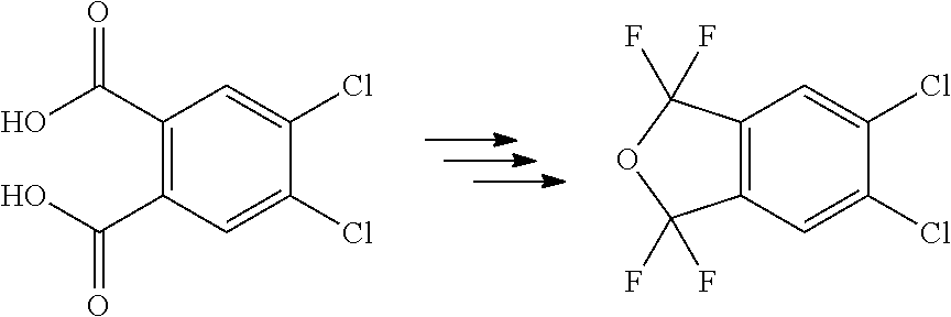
C1(C(O)=O)=C(C(O)=O)C=C(Cl)C(Cl)=C1.C12=C(C=C(Cl)C(Cl)=C1)C(F)(F)OC2(F)F
